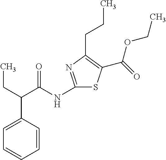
C(C)C(C(NC1=NC(CCC)=C(C(=O)OCC)S1)=O)C1=CC=CC=C1
